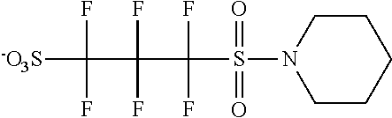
C1CCCCN1S(=O)(=O)C(F)(F)C(F)(F)C(F)(F)[-O3S]
